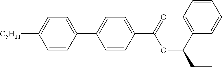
C1=CC(C(OC(C2=CC=CC=C2)CC)=O)=CC=C1C1=CC=C([C5H11])C=C1
